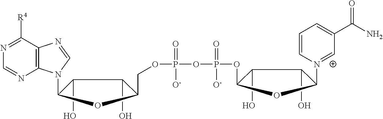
C1(O)C(O)C(OP(OP(OCC2C(O)C(O)C(N3C4=C(C([R4])=NC=N4)N=C3)O2)(=O)[O-])(=O)[O-])OC1N1=[C+]C(C(N)=O)=CC=C1
